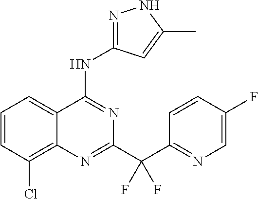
C1=CC(Cl)=C2C(=C1)C(NC1=NNC(C)=C1)=NC(C(C1=NC=C(F)C=C1)(F)F)=N2
